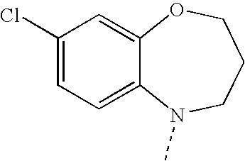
C1(Cl)=CC=C2C(=C1)OCCCN2C
